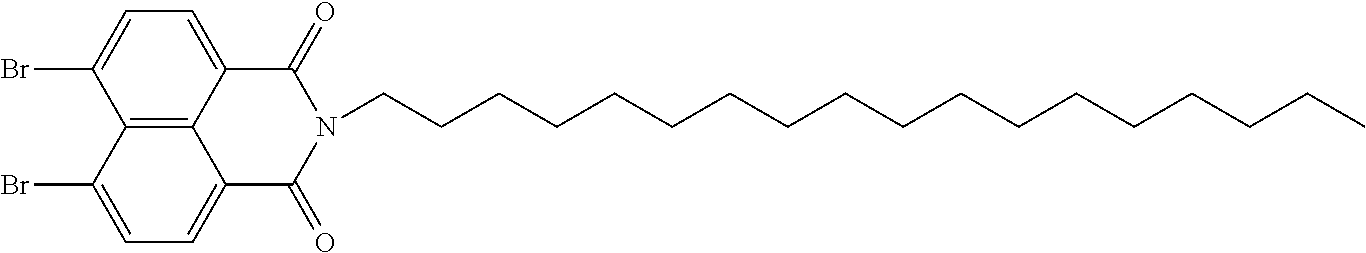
C(CCCCCCCCCCCCCCCCC)N1C(=O)C2=CC=C(Br)C3=C2C(=CC=C3Br)C1=O
